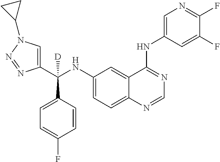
C1(NC(C2=CN(C3CC3)N=N2)(C2=CC=C(F)C=C2)[D])=CC=C2C(=C1)C(NC1=CN=C(F)C(F)=C1)=NC=N2
